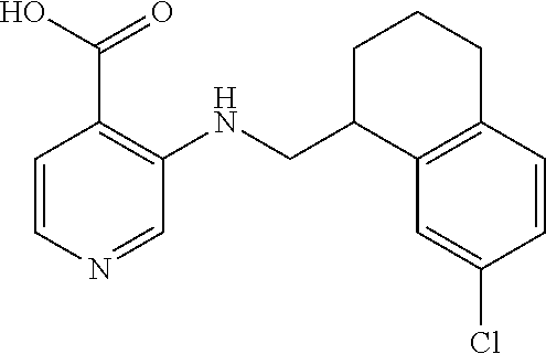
C12=C(C=CC(Cl)=C1)CCCC2CNC1=C(C(O)=O)C=CN=C1
